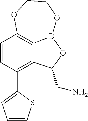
C1=CC(C2=CC=CS2)=C2C3=C1OCCOB3OC2CN
